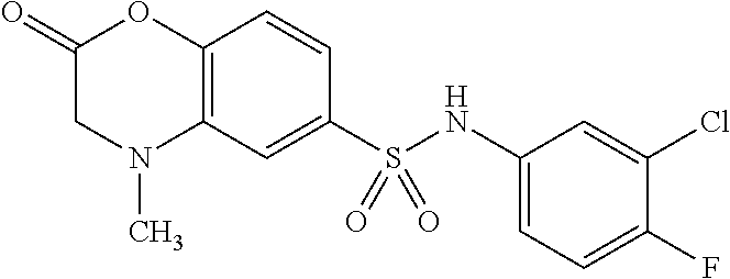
C1(=O)CN(C)C2=C(O1)C=CC(S(NC1=CC=C(F)C(Cl)=C1)(=O)=O)=C2
